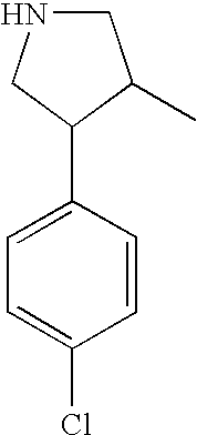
C1NCC(C2=CC=C(Cl)C=C2)C1C
